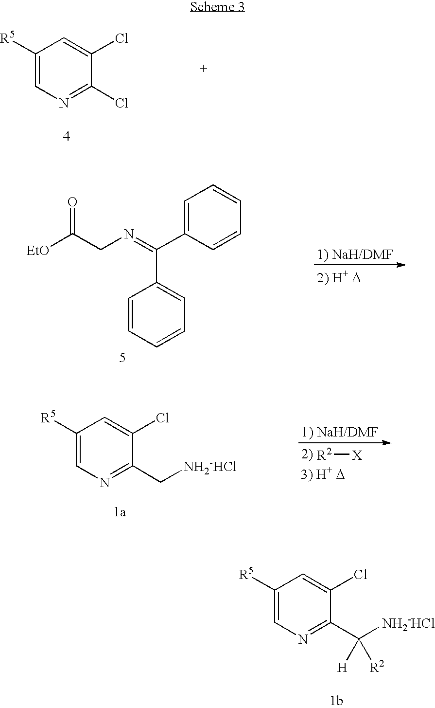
C1([R5])=CN=C(Cl)C(Cl)=C1.C1=C(C(=NCC([EtO])=O)C2=CC=CC=C2)C=CC=C1.C1([R5])=CN=C(C[NH2-HCl])C(Cl)=C1.[R2][X].C1([R5])=CN=C(C([NH2-HCl])([H])[R2])C(Cl)=C1
